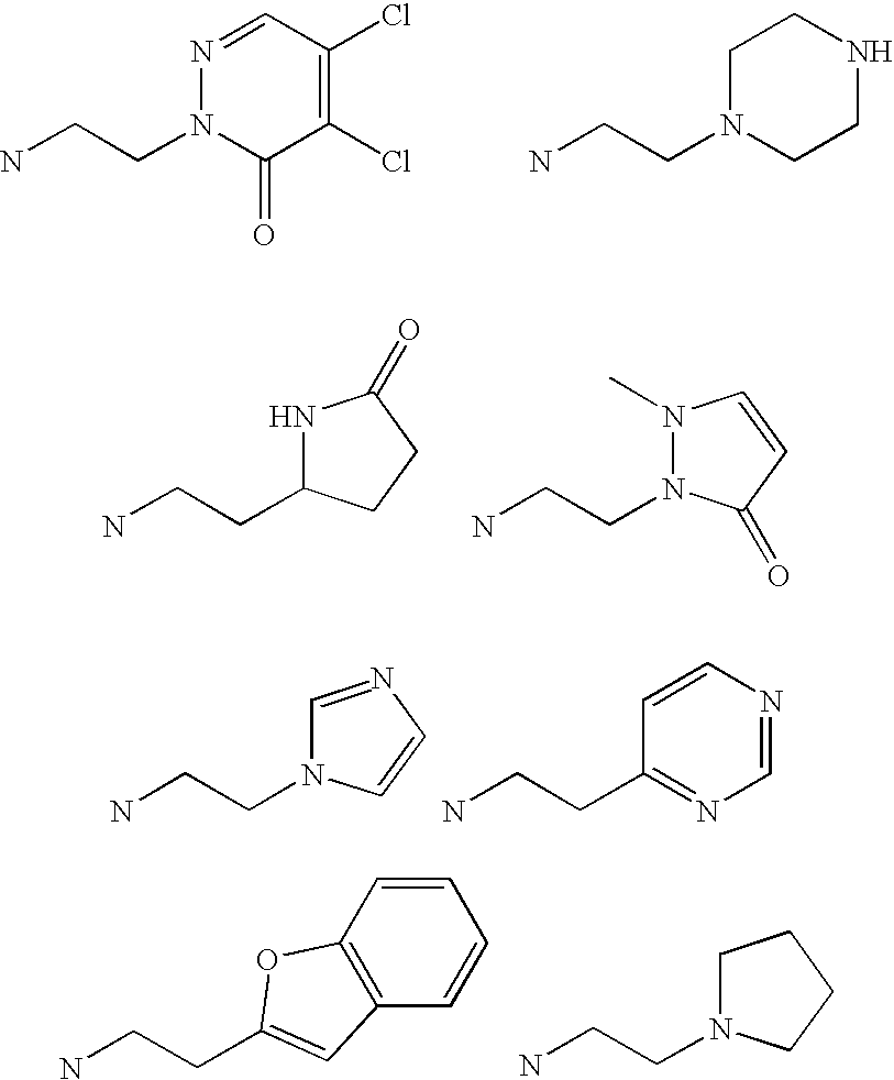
N1=CC(Cl)=C(Cl)C(=O)N1CCN.C1N(CCN)CCNC1.N1C(CCN)CCC1=O.N1(C)N(CCN)C(=O)C=C1.C1=NC=CN1CCN.C1=CN=CN=C1CCN.NCCC1=CC2=C(C=CC=C2)O1.NCCN1CCCC1
